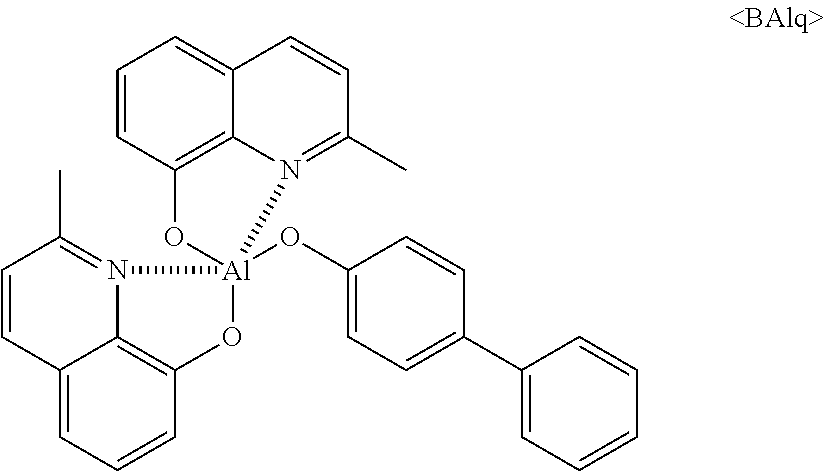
C1=CC2=C3C(=C1)C=CC(C)=N3[Al]1(OC3=CC=C(C4=CC=CC=C4)C=C3)(O2)OC2=C3C(=CC=C2)C=CC(C)=N13
